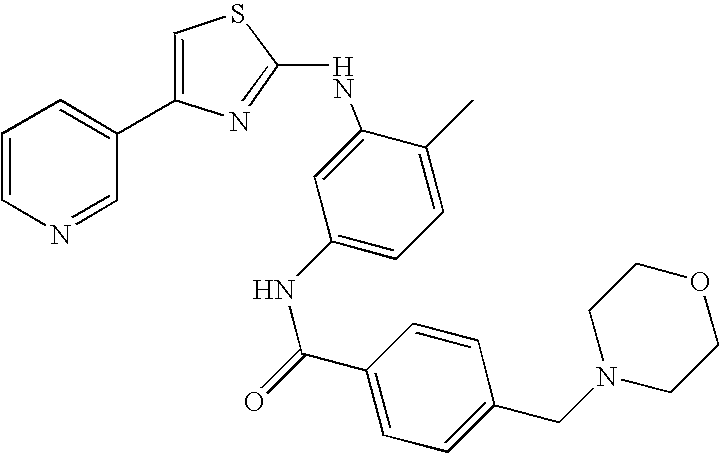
C1=CN=CC(C2=CSC(NC3=CC(NC(C4=CC=C(CN5CCOCC5)C=C4)=O)=CC=C3C)=N2)=C1
